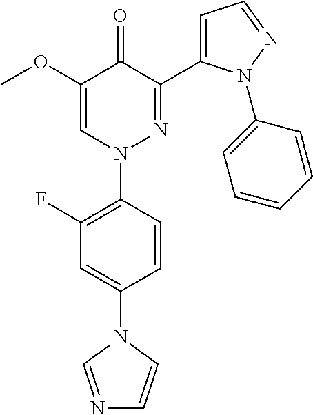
C1=CC(N2N=C(C3=CC=NN3C3=CC=CC=C3)C(=O)C(OC)=C2)=C(F)C=C1N1C=NC=C1
